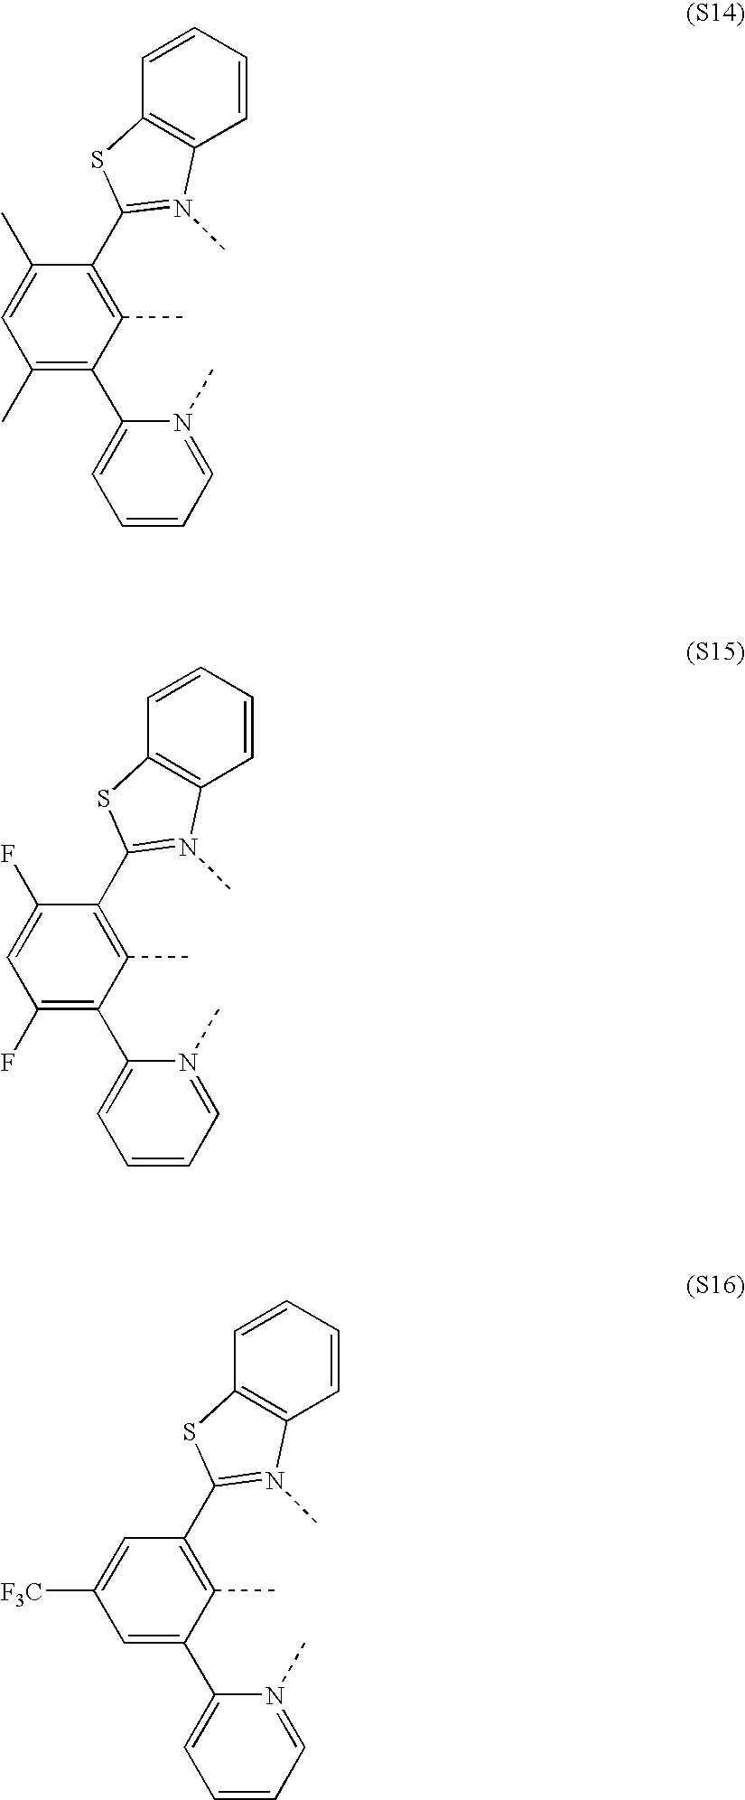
C1=CC=N(C)C(C2=C(C)C=C(C)C(C3=N(C)C4=C(C=CC=C4)S3)=C2C)=C1.C1=CC=N(C)C(C2=C(F)C=C(F)C(C3=N(C)C4=C(C=CC=C4)S3)=C2C)=C1.C1=CC=N(C)C(C2=CC([F3C])=CC(C3=N(C)C4=C(C=CC=C4)S3)=C2C)=C1
